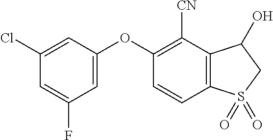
O(C1=CC(F)=CC(Cl)=C1)C1=C([CN])C2=C(C=C1)S(=O)(=O)CC2O
